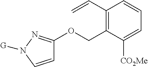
C1=CN([G])N=C1OCC1=C(C=C)C=CC=C1[CO2Me]
